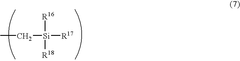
CC[Si]([R17])([R16])[R18]
